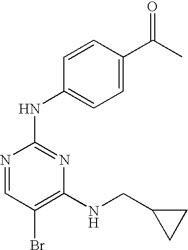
N1=CC(Br)=C(NCC2CC2)N=C1NC1=CC=C(C(C)=O)C=C1
